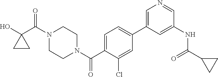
OC1(C(N2CCN(C(=O)C3=CC=C(C4=CN=CC(NC(=O)C5CC5)=C4)C=C3Cl)CC2)=O)CC1
